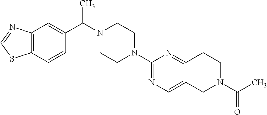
C(N1CCN(C2=NC=C3C(=N2)CCN(C(C)=O)C3)CC1)(C)C1=CC2=C(C=C1)SC=N2
